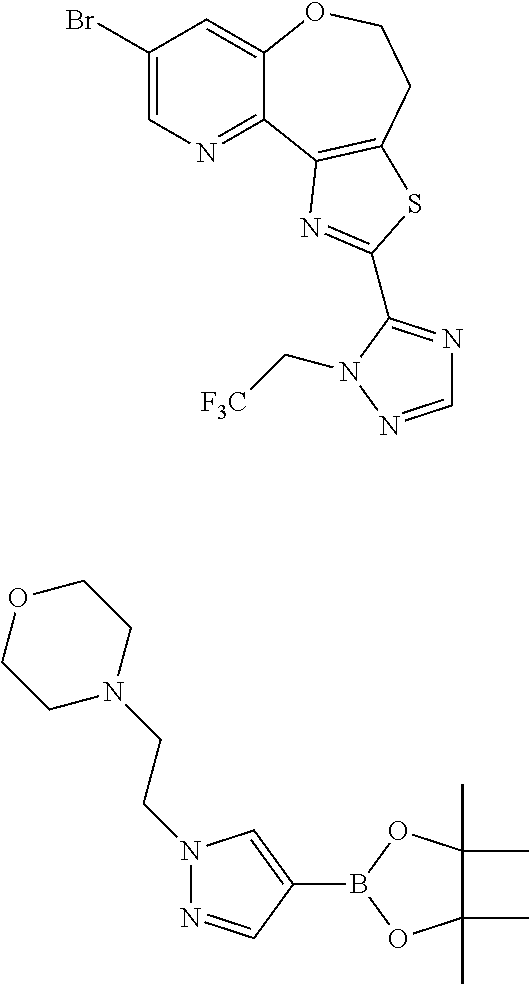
C1CN(CCN2N=CC(B3OC(C)(C)C(C)(C)O3)=C2)CCO1.C1=C(Br)C=C2C(=N1)C1=C(CCO2)SC(C2=NC=NN2C[F3C])=N1
